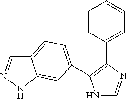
N1C=NC(C2=CC=CC=C2)=C1C1=CC=C2C=NNC2=C1
